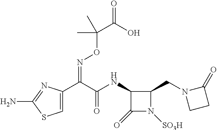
C1(NC(C(C2=CSC(N)=N2)=NOC(C(=O)O)(C)C)=O)C(=O)N([SO3H])C1CN1CCC1=O
